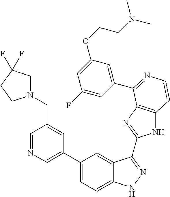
C1(C2=CN=CC(CN3CC(F)(F)CC3)=C2)=CC=C2C(=C1)C(C1=NC3=C(N1)C=CN=C3C1=CC(OCCN(C)C)=CC(F)=C1)=NN2
